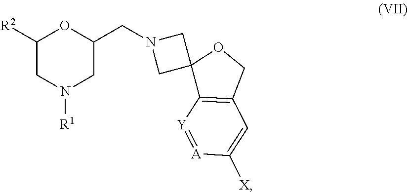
[R1]N1CC(CN2CC3(C2)C2=C(CO3)C=C([X])[A]=[Y]2)OC([R2])C1
